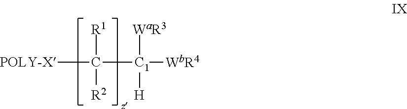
[POLY-X]C([R1])([R2])[C1]([WbR4])([WaR3])[H]
